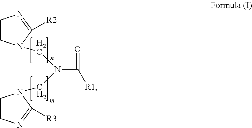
N(C(=O)[R1])(CN1CCN=C1[R3])CN1CCN=C1[R2]
